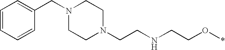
N1(CC2=CC=CC=C2)CCN(CCNCCO*)CC1
